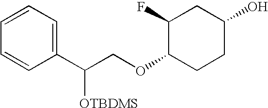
C1(C(COC2CCC(O)CC2F)[OTBDMS])=CC=CC=C1
